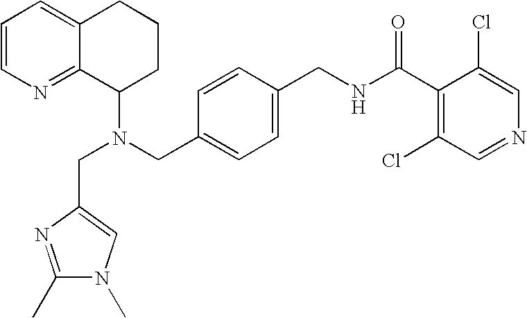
N(CC1=CC=C(CNC(C2=C(Cl)C=NC=C2Cl)=O)C=C1)(C1CCCC2=CC=CN=C12)CC1=CN(C)C(C)=N1
